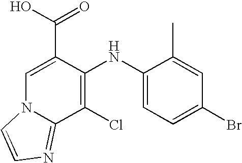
C1(NC2=C(Cl)C3=NC=CN3C=C2C(O)=O)=CC=C(Br)C=C1C
